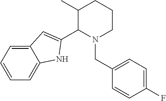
C12=CC=CC=C1NC(C1N(CC3=CC=C(F)C=C3)CCCC1C)=C2
